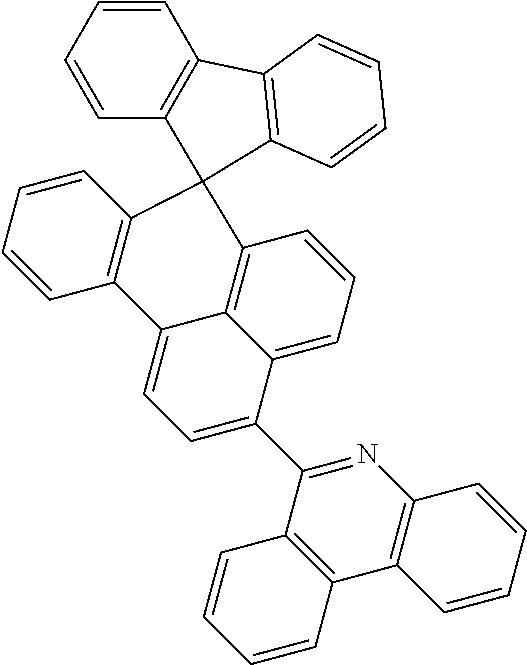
C1=CC=CC2=C1C1=C(C=CC=C1)C21C2=C3C(=CC=C2)C(C2=NC4=C(C5=C2C=CC=C5)C=CC=C4)=CC=C3C2=C1C=CC=C2
